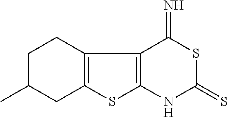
C1C(C)CC2=C(C1)C1=C(S2)NC(=S)SC1=N
